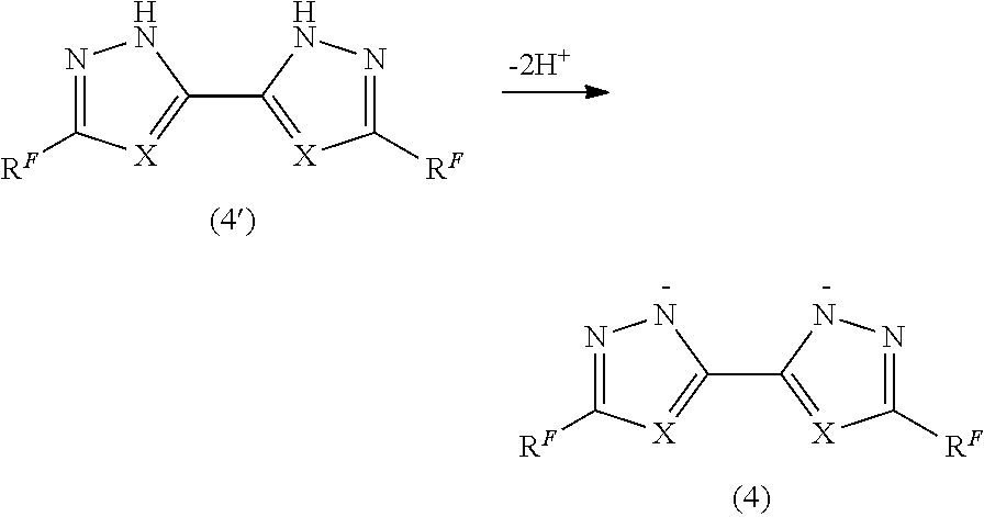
N1=C([RF])[X]=C(C2=[X]C([RF])=NN2)N1.N1=C([RF])[X]=C(C2=[X]C([RF])=NN2)N1
